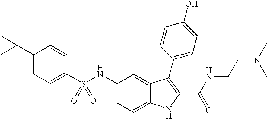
N(C1=CC=C2C(=C1)C(C1=CC=C(O)C=C1)=C(C(NCCN(C)C)=O)N2)S(C1=CC=C(C(C)(C)C)C=C1)(=O)=O
